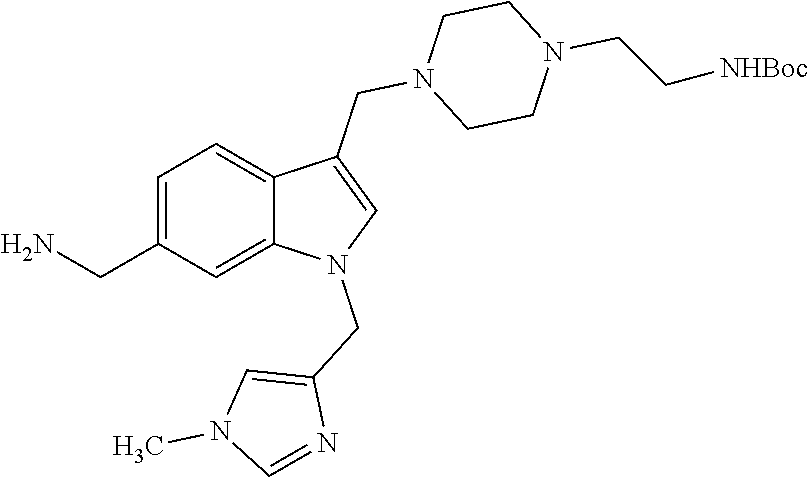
C1=NC(CN2C3=CC(CN)=CC=C3C(CN3CCN(CC[NHBoc])CC3)=C2)=CN1C
